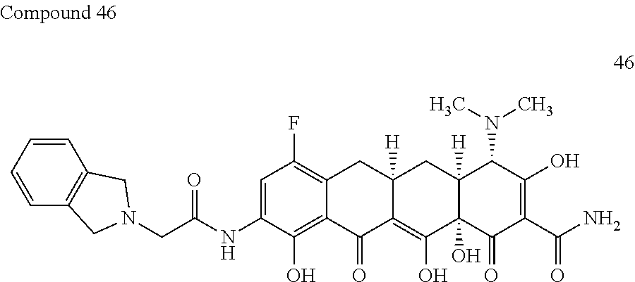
C12([H])C(O)(C(=O)C(C(N)=O)=C(O)C1N(C)C)C(O)=C1C([H])(C2)CC2=C(F)C=C(NC(CN3CC4=C(C=CC=C4)C3)=O)C(O)=C2C1=O
